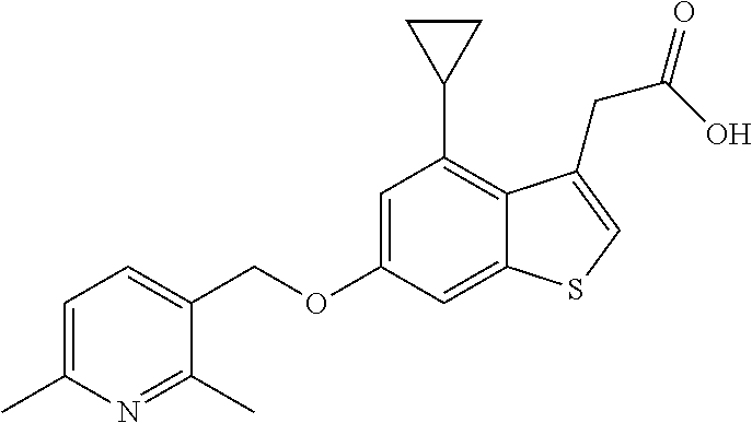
C(OC1=CC(C2CC2)=C2C(=C1)SC=C2CC(=O)O)C1=CC=C(C)N=C1C
